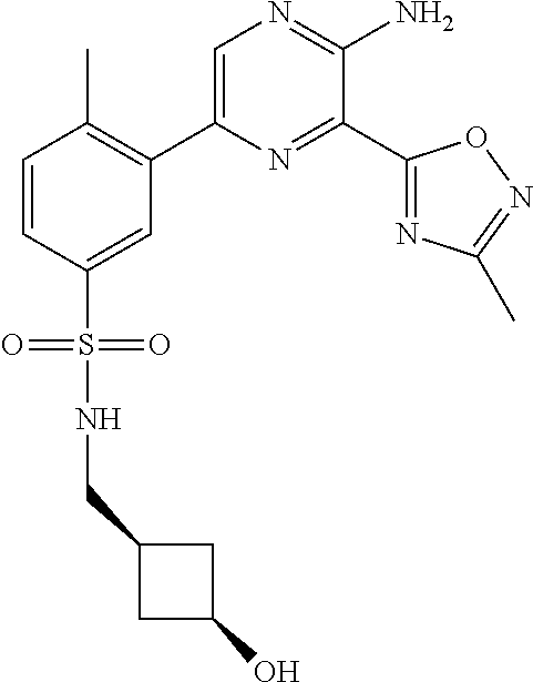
C1(C2=C(C)C=CC(S(=O)(=O)NCC3CC(O)C3)=C2)=CN=C(N)C(C2=NC(C)=NO2)=N1
